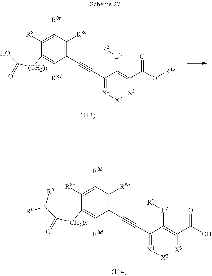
[X2][X1]=C(C#CC1=C([R8a])C([R8b])=C([R8c])C([(CH2)x]C(O)=O)=C1[R8d])C([L2][R2])=C(C(=O)O[R4d])[X3].[X2][X1]=C(C#CC1=C([R8a])C([R8b])=C([R8c])C([(CH2)x]C(N([R5])[R6])=O)=C1[R8d])C([L2][R2])=C(C(=O)O)[X3]
